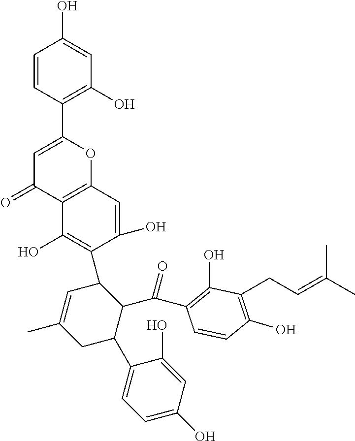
C1=CC(C2=CC(=O)C3=C(O2)C=C(O)C(C2C=C(C)CC(C4=CC=C(O)C=C4O)C2C(C2=C(O)C(CC=C(C)C)=C(O)C=C2)=O)=C3O)=C(O)C=C1O
